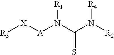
[R3][X][A]N(C(N([R2])[R4])=S)[R1]
